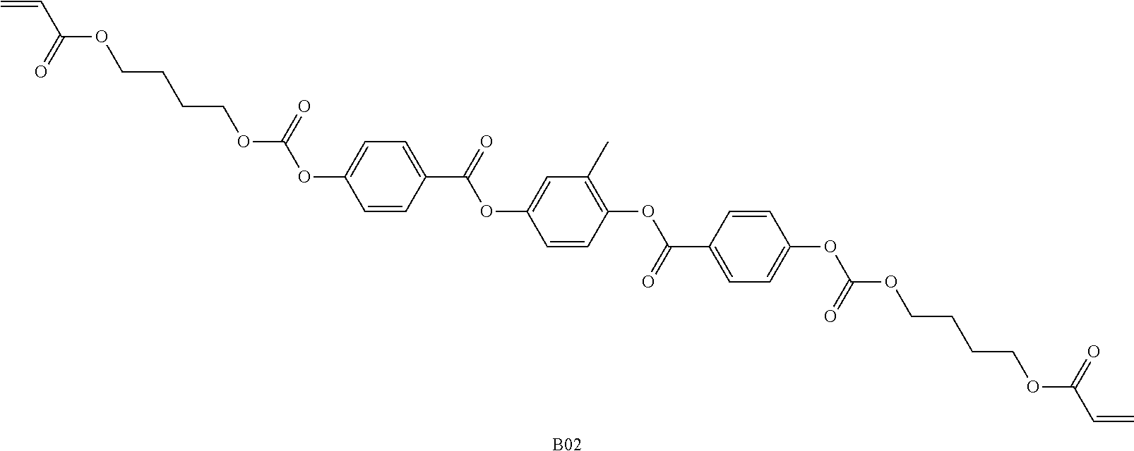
[B02].C=CC(OCCCCOC(=O)OC1=CC=C(C(=O)OC2=CC(C)=C(OC(C3=CC=C(OC(OCCCCOC(C=C)=O)=O)C=C3)=O)C=C2)C=C1)=O
